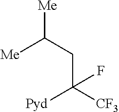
[Me]C(CC([CF3])([Pyd])F)[Me]
